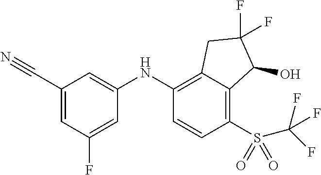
C1(C#N)=CC(F)=CC(NC2=C3C(=C(S(C(F)(F)F)(=O)=O)C=C2)C(O)C(F)(F)C3)=C1
